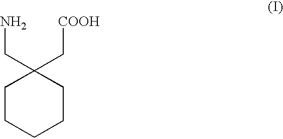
C1CCCCC1(C[COOH])CN
